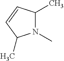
N1(C)C(C)C=CC1C
